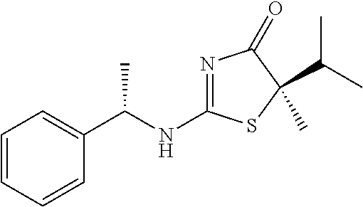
C1=CC=CC(C(NC2=NC(=O)C(C)(C(C)C)S2)C)=C1
